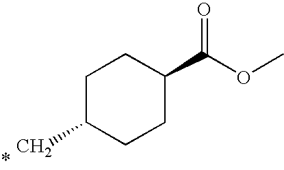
C1C(C)CCC(C(OC)=O)C1
